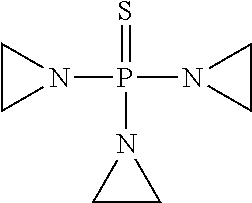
N1(P(N2CC2)(N2CC2)=S)CC1
